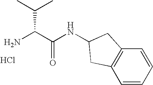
C12=C(C=CC=C1)CC(NC(C(N)C(C)C)=O)C2.Cl
